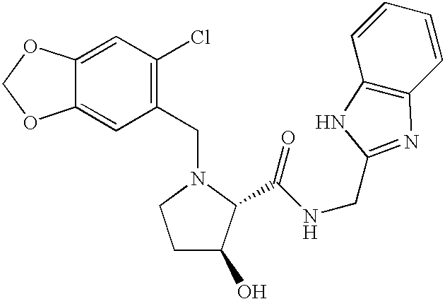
C1=C2C(=CC(CN3CCC(O)C3C(NCC3=NC4=C(C=CC=C4)N3)=O)=C1Cl)OCO2
